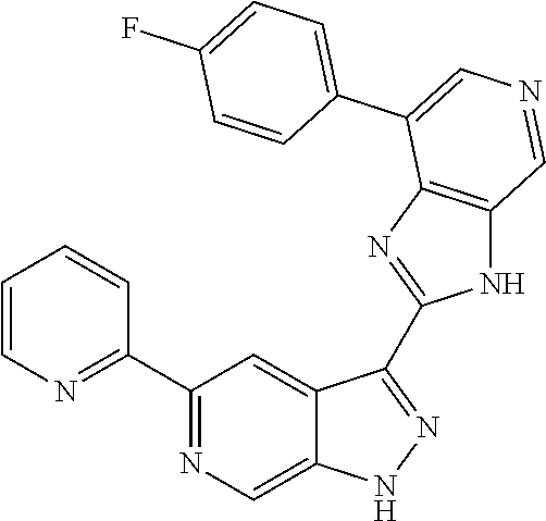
C1(C2=NC=CC=C2)=NC=C2C(=C1)C(C1=NC3=C(N1)C=NC=C3C1=CC=C(F)C=C1)=NN2
